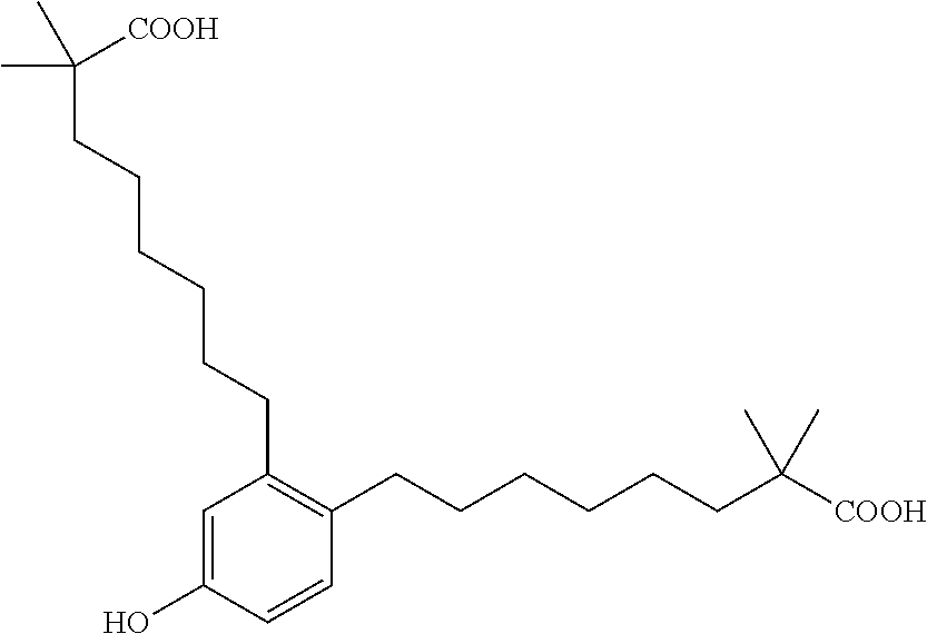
C1=CC(O)=CC(CCCCCCC(C)(C)[COOH])=C1CCCCCCC(C)(C)[COOH]
